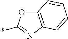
*C1=NC2=C(O1)C=CC=C2
